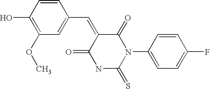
S=C1NC(=O)C(=CC2=CC(OC)=C(O)C=C2)C(=O)N1C1=CC=C(F)C=C1
